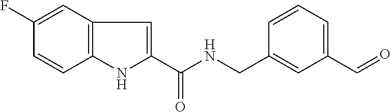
C1(F)=CC2=C(C=C1)NC(C(NCC1=CC(C=O)=CC=C1)=O)=C2
